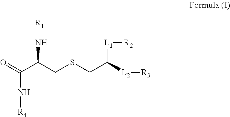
C(C(CSCC([L2][R3])[L1][R2])N[R1])(=O)N[R4]
